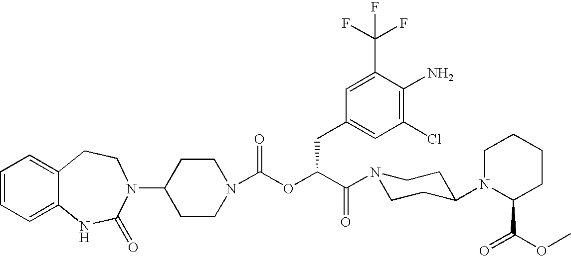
C1=CC=C2C(=C1)CCN(C1CCN(C(OC(C(N3CCC(N4C(C(=O)OC)CCCC4)CC3)=O)CC3=CC(Cl)=C(N)C(C(F)(F)F)=C3)=O)CC1)C(=O)N2
